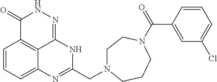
C1=CC=C2C3=C1C(=O)NN=C3NC(CN1CCN(C(C3=CC(Cl)=CC=C3)=O)CCC1)=N2
